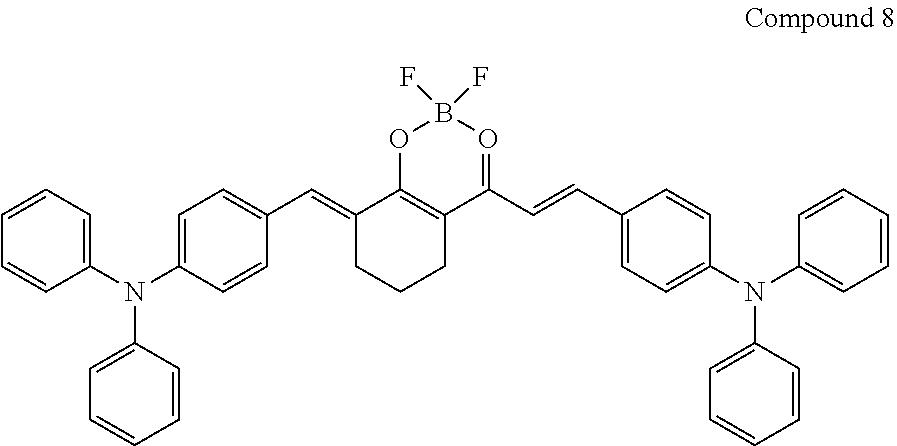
N(C1=CC=CC=C1)(C1=CC=CC=C1)C1=CC=C(C=C2C3=C(C(C=CC4=CC=C(N(C5=CC=CC=C5)C5=CC=CC=C5)C=C4)=OB(F)(F)O3)CCC2)C=C1
